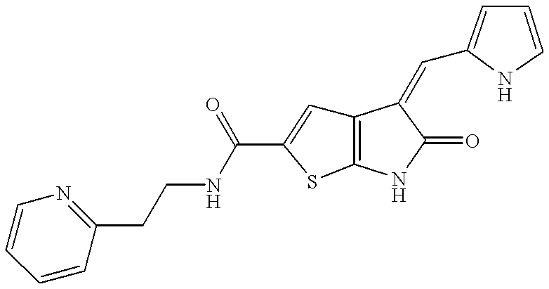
C12=C(NC(=O)C1=CC1=CC=CN1)SC(C(NCCC1=NC=CC=C1)=O)=C2
